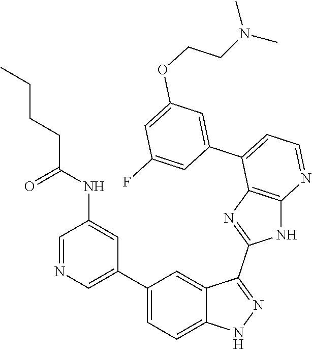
C1=NC=C(C2=CC=C3C(=C2)C(C2=NC4=C(N2)N=CC=C4C2=CC(OCCN(C)C)=CC(F)=C2)=NN3)C=C1NC(CCCC)=O
